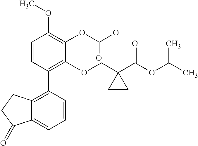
C1=CC(C2=C3C(=CC=C2)C(=O)CC3)=C(OCC2(C(OC(C)C)=O)CC2)C(OC(O)O)=C1OC
